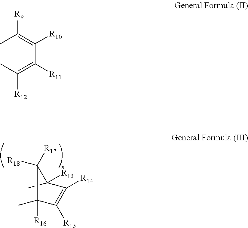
CC1([R16])C([R15])=C([R14])C(C)([R13])C1([R18])[R17].CC(=C(C(=C(C)[R12])[R11])[R10])[R9]
